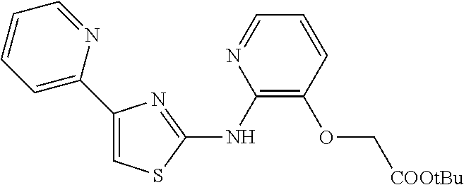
C1(C2=CC=CC=N2)=CSC(NC2=C(OC[COOtBu])C=CC=N2)=N1
